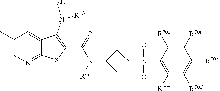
C1(C)=NN=C2C(=C1C)C(N([R3a])[R3b])=C(C(N(C1CN(S(C3=C([R70e])C([R70d])=C([R70c])C([R70b])=C3[R70a])(=O)=O)C1)[R4b])=O)S2
